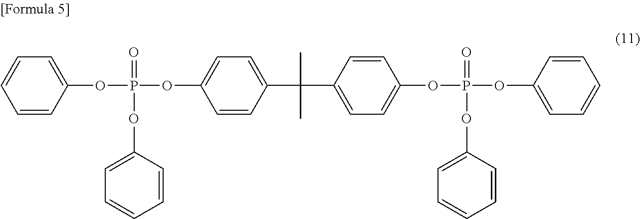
C1=CC(OP(=O)(OC2=CC=C(C(C)(C)C3=CC=C(OP(=O)(OC4=CC=CC=C4)OC4=CC=CC=C4)C=C3)C=C2)OC2=CC=CC=C2)=CC=C1
